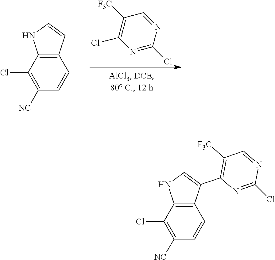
C12=C(C(Cl)=C([NC])C=C1)NC=C2.C1(Cl)=C([F3C])C=NC(Cl)=N1.C1(C2=CNC3=C2C=CC([NC])=C3Cl)=C([F3C])C=NC(Cl)=N1
